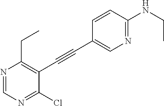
N1=CN=C(Cl)C(C#CC2=CN=C(NCC)C=C2)=C1CC
